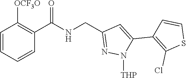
C1=CC=CC(C(NCC2=NN([THP])C(C3=C(Cl)SC=C3)=C2)=O)=C1[OCF3O]
